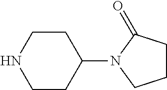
C1CC(N2CCCC2=O)CCN1
